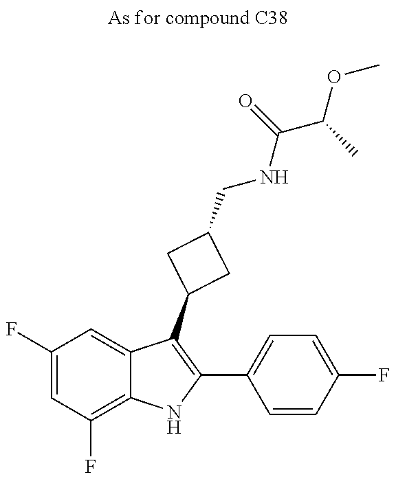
C1(F)=CC(F)=C2C(=C1)C(C1CC(CNC(C(C)OC)=O)C1)=C(C1=CC=C(F)C=C1)N2
